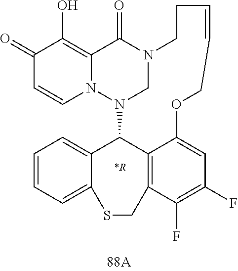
C1(=O)C=CN2C(=C1O)C(=O)N1CN2C2C3=C(C(F)=C(F)C=C3OCC=CCC1)CSC1=CC=CC=C21.[*R]
